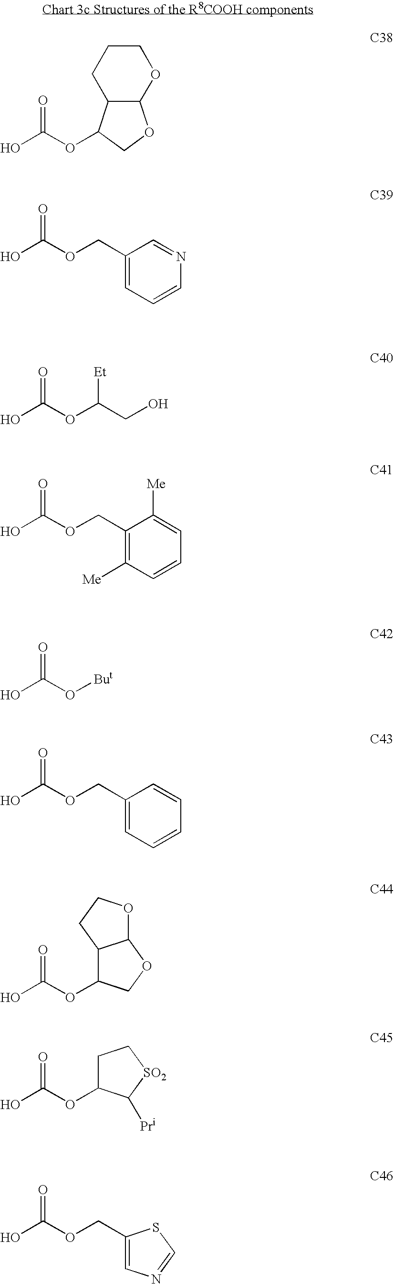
C1CCC2C(O1)OCC2OC(O)=O.C1(COC(O)=O)=CC=CN=C1.OC(OC(CO)[Et])=O.OC(OCC1=C([Me])C=CC=C1[Me])=O.OC(O[But])=O.OC(OCC1=CC=CC=C1)=O.OC(OC1C2C(OC1)OCC2)=O.OC(OC1CC[SO2]C1[Pr])=O.OC(OCC1=CN=CS1)=O
